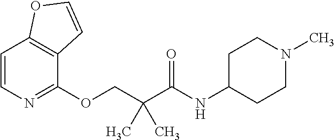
C1(OCC(C(NC2CCN(C)CC2)=O)(C)C)=NC=CC2=C1C=CO2
